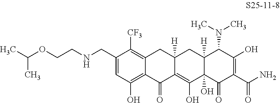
C1(CNCCOC(C)C)=CC(O)=C2C(=C1[CF3])CC1([H])C(=C(O)C3(O)C([H])(C1)C(N(C)C)C(O)=C(C(N)=O)C3=O)C2=O
